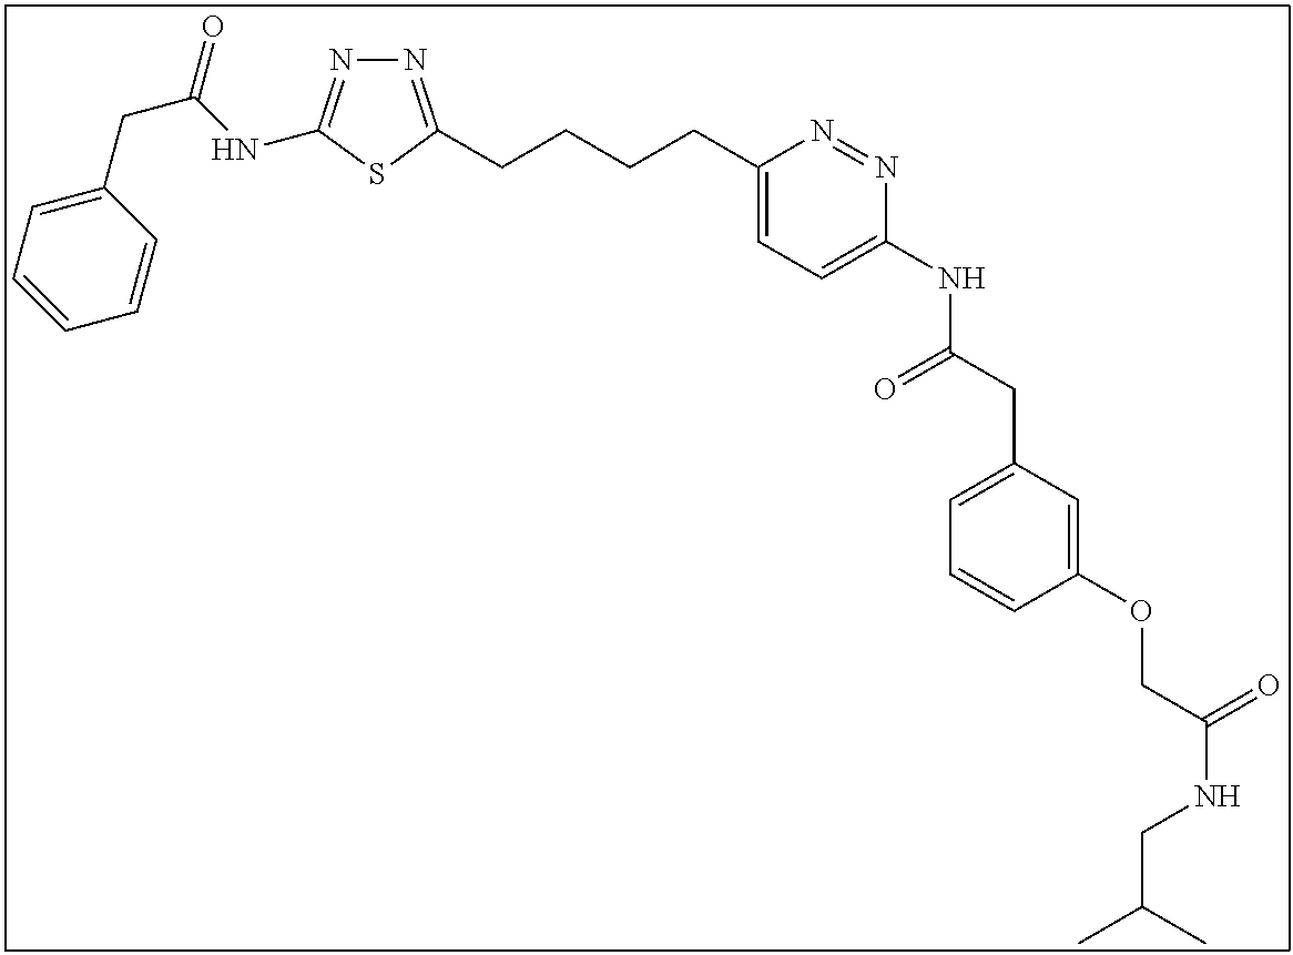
N1=C(CCCCC2=CC=C(NC(CC3=CC=CC(OCC(NCC(C)C)=O)=C3)=O)N=N2)SC(NC(CC2=CC=CC=C2)=O)=N1
